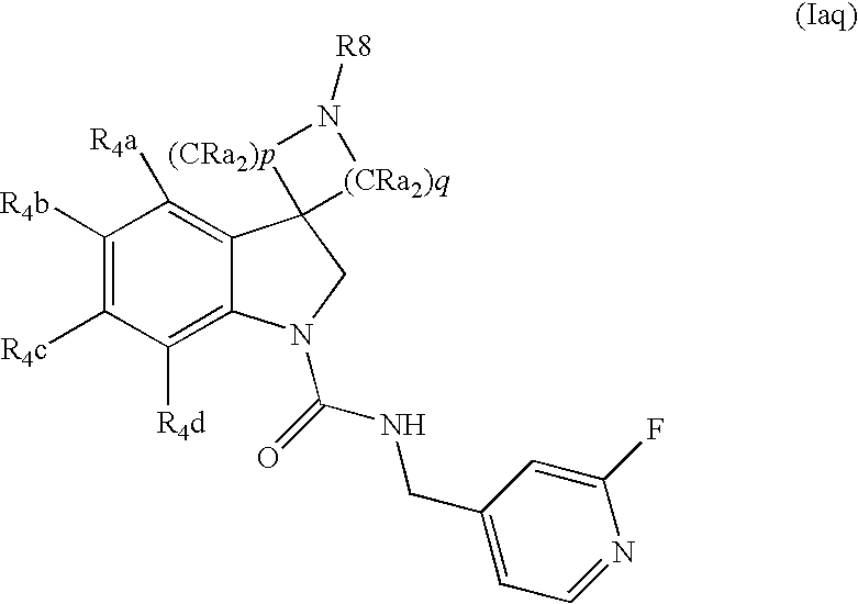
C1([R4b])=C([R4c])C([R4d])=C2C(=C1[R4a])C1(CN2C(NCC2=CC=NC(F)=C2)=O)[(CRa2)q]N([R8])[(CRa2)p]1
